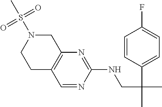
C1C2=C(N=C(NCC(C)(C3=CC=C(F)C=C3)C)N=C2)CN(S(C)(=O)=O)C1
